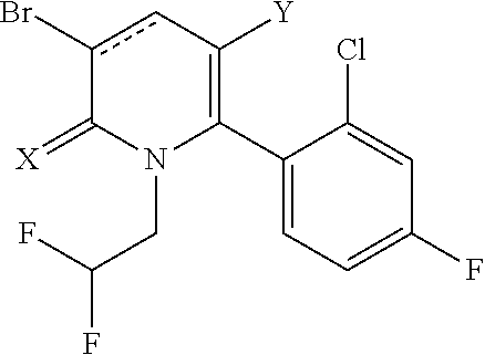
C1(C2=C([Y])cc(Br)C(=[X])N2CC(F)F)=CC=C(F)C=C1Cl
